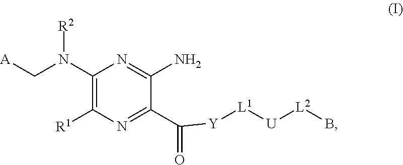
C1(N(C[A])[R2])=C([R1])N=C(C([Y][L1][U][L2]B)=O)C(N)=N1
